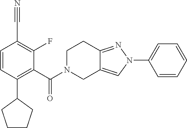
C12=NN(C3=CC=CC=C3)C=C1CN(C(=O)C1=C(C3CCCC3)C=CC(C#N)=C1F)CC2
